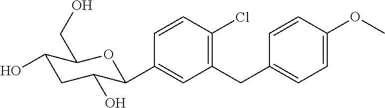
C1=CC(Cl)=C(CC2=CC=C(OC)C=C2)C=C1C1C(O)CC(O)C(CO)O1
